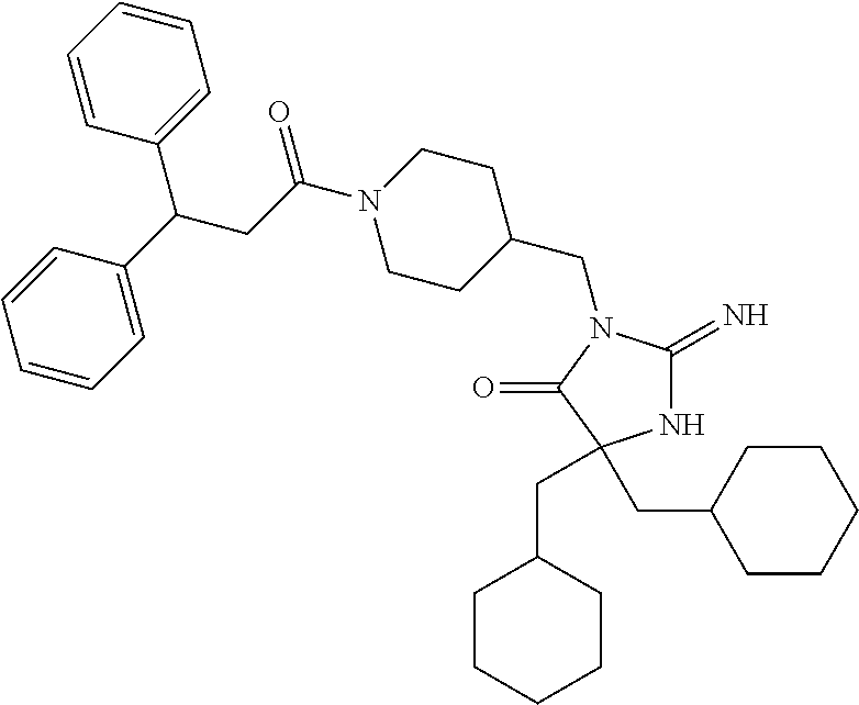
N1C(=N)N(CC2CCN(C(CC(C3=CC=CC=C3)C3=CC=CC=C3)=O)CC2)C(=O)C1(CC1CCCCC1)CC1CCCCC1
